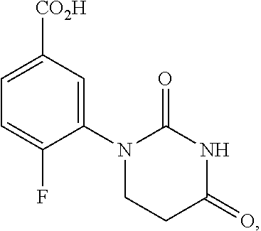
C1(N2CCC(=O)NC2=O)=CC([CO2H])=CC=C1F
